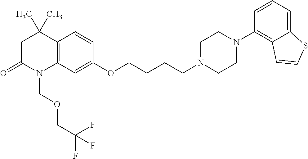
C1C(=O)N(COCC(F)(F)F)C2=C(C1(C)C)C=CC(OCCCCN1CCN(C3=C4C(=CC=C3)SC=C4)CC1)=C2
